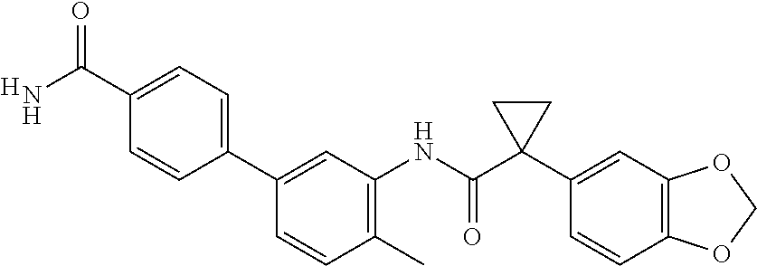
C1(C)=C(NC(C2(C3=CC4=C(C=C3)OCO4)CC2)=O)C=C(C2=CC=C(C(N)=O)C=C2)C=C1.[H]
